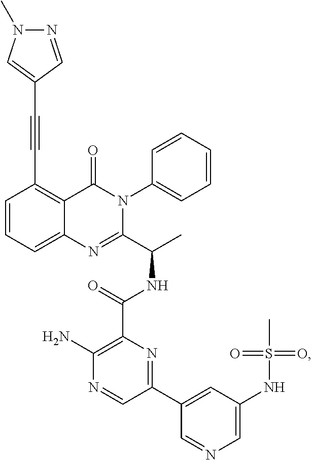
C(C1=C2C(=CC=C1)N=C(C(C)NC(=O)C1=C(N)N=CC(C3=CC(NS(=O)(=O)C)=CN=C3)=N1)N(C1=CC=CC=C1)C2=O)#CC1=CN(C)N=C1
